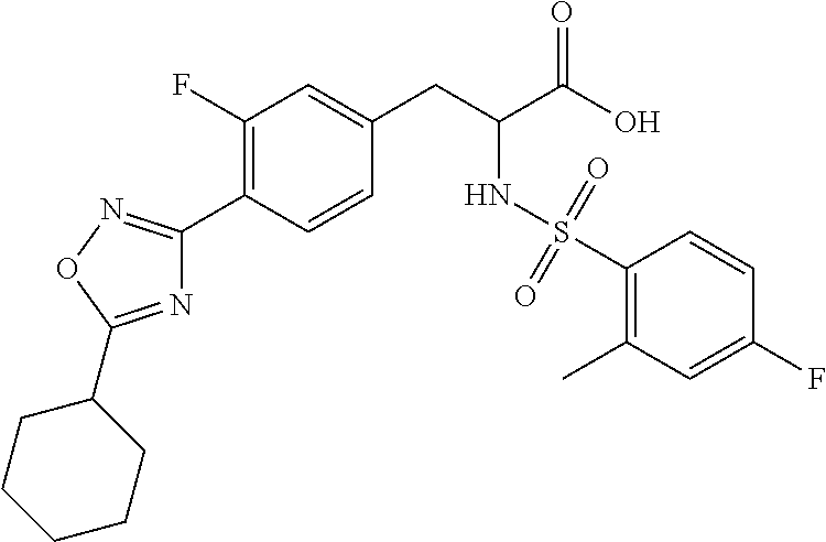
C1(F)=C(C2=NOC(C3CCCCC3)=N2)C=CC(CC(C(O)=O)NS(C2=C(C)C=C(F)C=C2)(=O)=O)=C1
